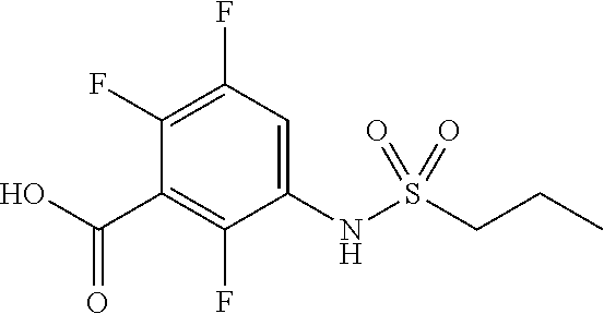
C1(NS(CCC)(=O)=O)=CC(F)=C(F)C(C(O)=O)=C1F
